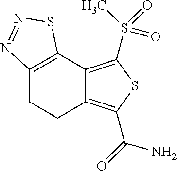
C12=C(S(C)(=O)=O)SC(C(=O)N)=C1CCC1=C2SN=N1
